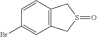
C1=CC2=C(C=C1Br)CS(=O)C2
